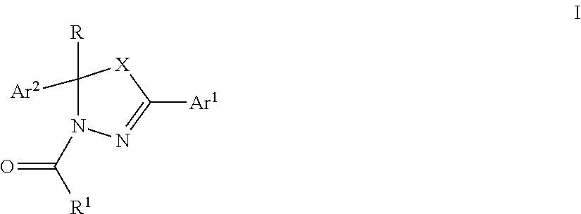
C1([R])([Ar2])N(C([R1])=O)N=C([Ar1])[X]1
